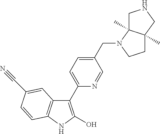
C1(C2=CC=C(CN3CCC4(C)C3(C)CNC4)C=N2)=C(O)NC2=C1C=C(C#N)C=C2
